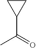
C1CC1C(=O)C
